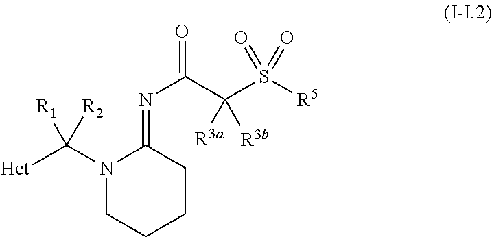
N1(C([R1])([Het])[R2])CCCCC1=NC(C(S([R5])(=O)=O)([R3b])[R3a])=O
